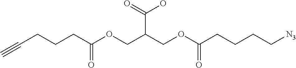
C(CC(OCC(COC(CCCC[N3])=O)C(=O)O)=O)CC#C
